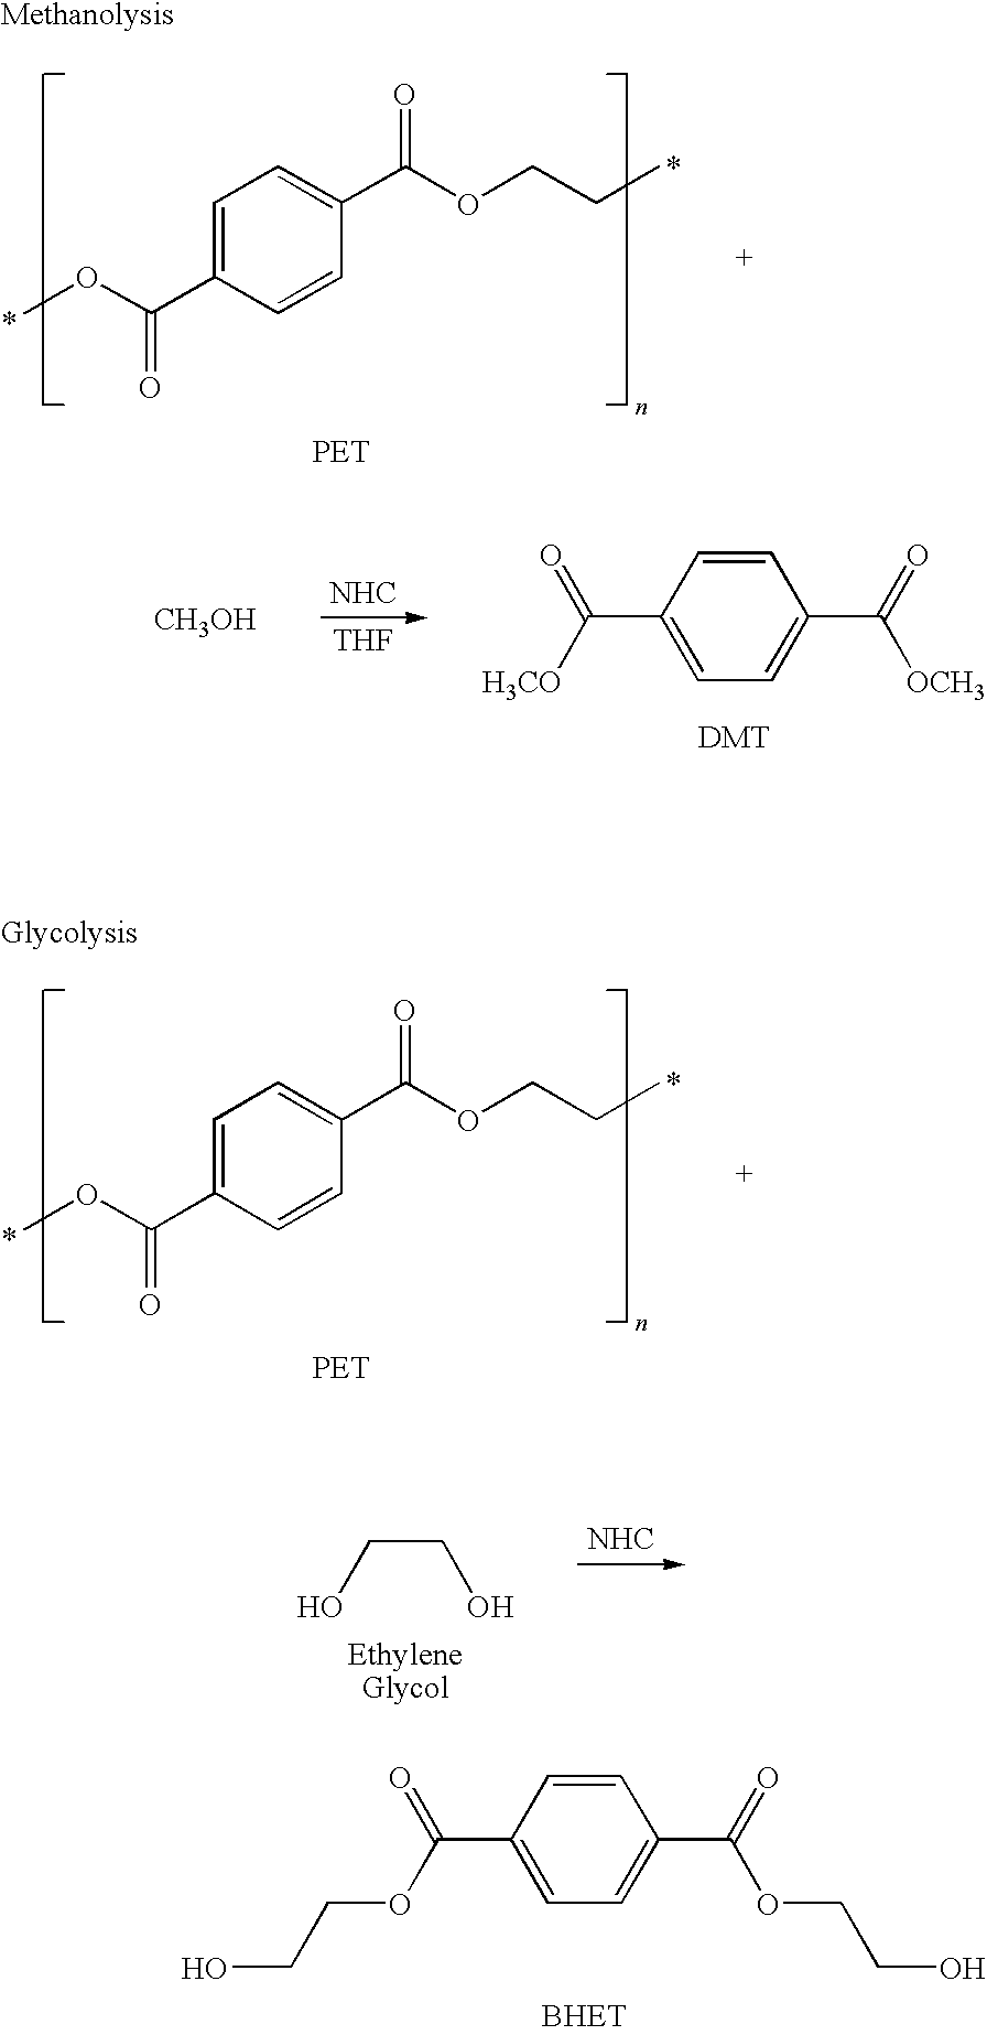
C1=CC(C(OCCO)=O)=CC=C1C(=O)OCCO.C1=C(C(OC)=O)C=CC(C(OCCC)=O)=C1.[NHC].[THF].C1=C(C(=O)[OCH3])C=CC(C([H3CO])=O)=C1.[CH3OH].C1=C(C(OC)=O)C=CC(C(OCCC)=O)=C1.C(CO)O.[NHC]
